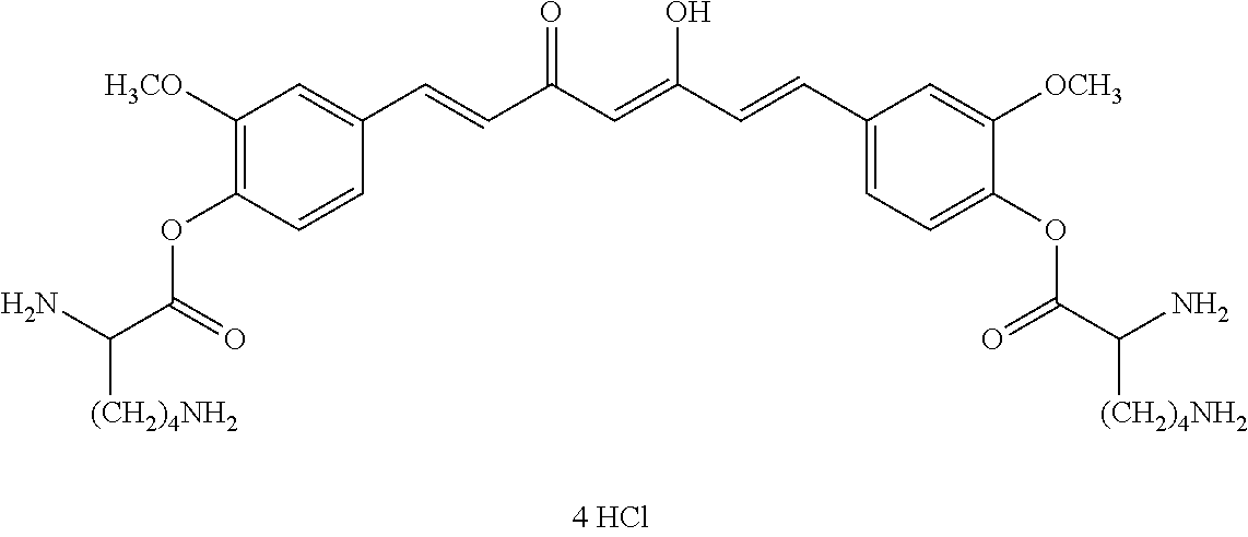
C1([H3CO])=C(OC(C(N)[(CH2)4NH2])=O)C=CC(C=CC(C=C(O)C=CC2=CC=C(OC(C(N)[(CH2)4NH2])=O)C([OCH3])=C2)=O)=C1
